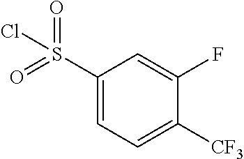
C1(S(=O)(=O)Cl)=CC=C([CF3])C(F)=C1
